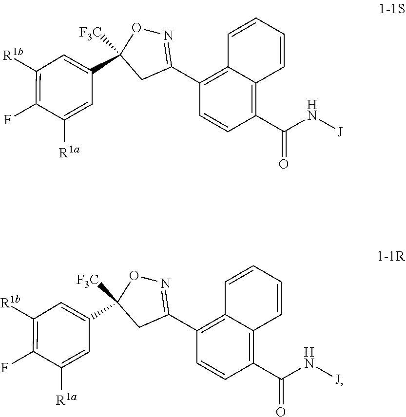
C1(C(=O)N[J])=C2C(=C(C3=NOC(C4=CC([R1b])=C(F)C([R1a])=C4)([F3C])C3)C=C1)C=CC=C2.C1(C(=O)N[J])=C2C(=C(C3=NOC(C4=CC([R1b])=C(F)C([R1a])=C4)([F3C])C3)C=C1)C=CC=C2
